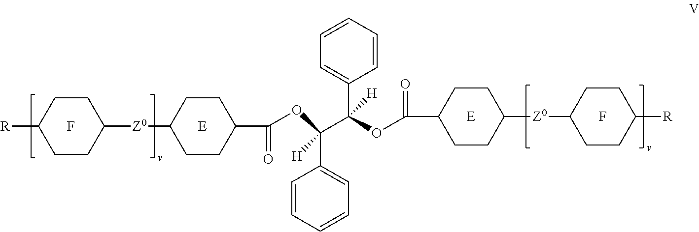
[R]C1CCC([Z0]C2CCC(C(=O)OC(C3=CC=CC=C3)(C(C3=CC=CC=C3)(OC(=O)C3CCC([Z0]C4CCC([R])CC4)CC3)[H])[H])CC2)CC1.F.[E].[E].F
